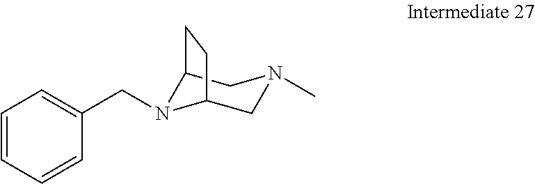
C1=CC=CC(CN2C3CN(C)CC2CC3)=C1
